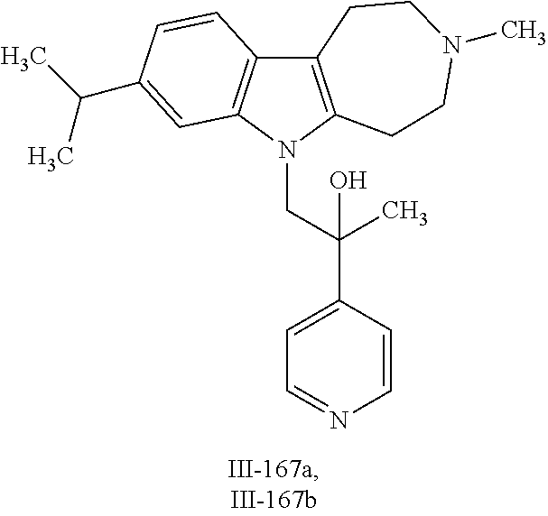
C12=C(N(CC(C3=CC=NC=C3)(O)C)C3=C1C=CC(C(C)C)=C3)CCN(C)CC2
